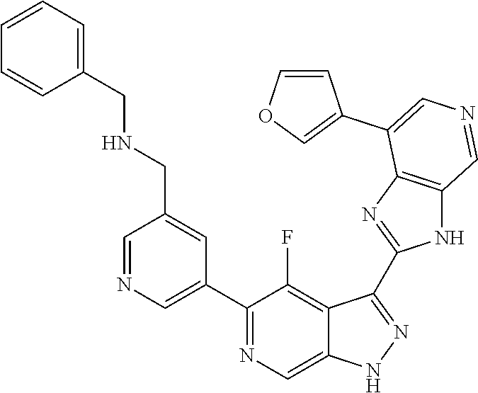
C1(C2=CN=CC(CNCC3=CC=CC=C3)=C2)=NC=C2C(=C1F)C(C1=NC3=C(N1)C=NC=C3C1=COC=C1)=NN2
